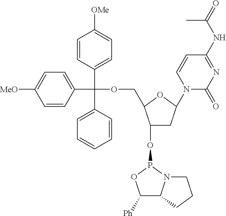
C1(OP2N3C(C([Ph])O2)CCC3)CC(N2C(=O)N=C(NC(=O)C)C=C2)OC1COC(C1=CC=C([OMe])C=C1)(C1=CC=CC=C1)C1=CC=C([MeO])C=C1
